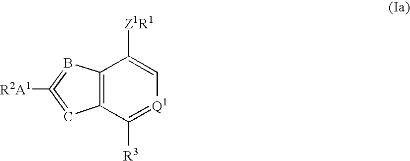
C12=C(C([R3])=[Q1]C=C1[Z1R1])C=C([R2A1])=B2
